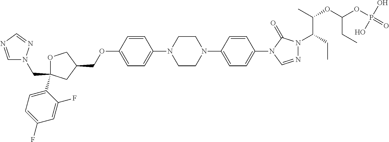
C1OC(C2=CC=C(F)C=C2F)(CN2C=NC=N2)CC1COC1=CC=C(N2CCN(C3=CC=C(N4C=NN(C(CC)C(C)OC(OP(=O)(O)O)CC)C4=O)C=C3)CC2)C=C1
